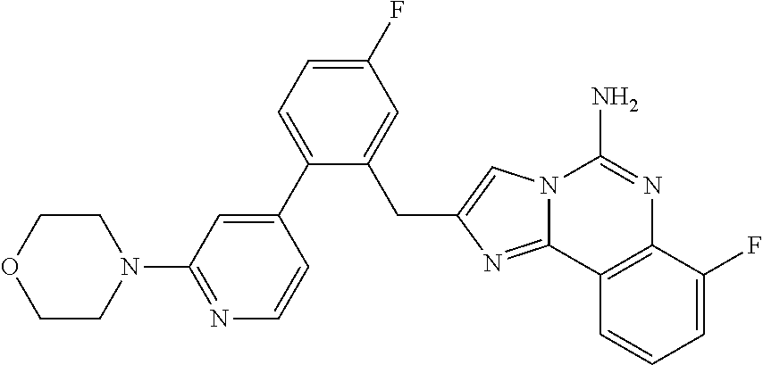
C1(C2=CC(N3CCOCC3)=NC=C2)=CC=C(F)C=C1CC1=CN2C(=N1)C1=C(N=C2N)C(F)=CC=C1
